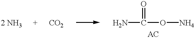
NC(ON)=O
